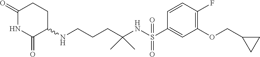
C1(NCCCC(NS(C2=CC(OCC3CC3)=C(F)C=C2)(=O)=O)(C)C)CCC(=O)NC1=O
